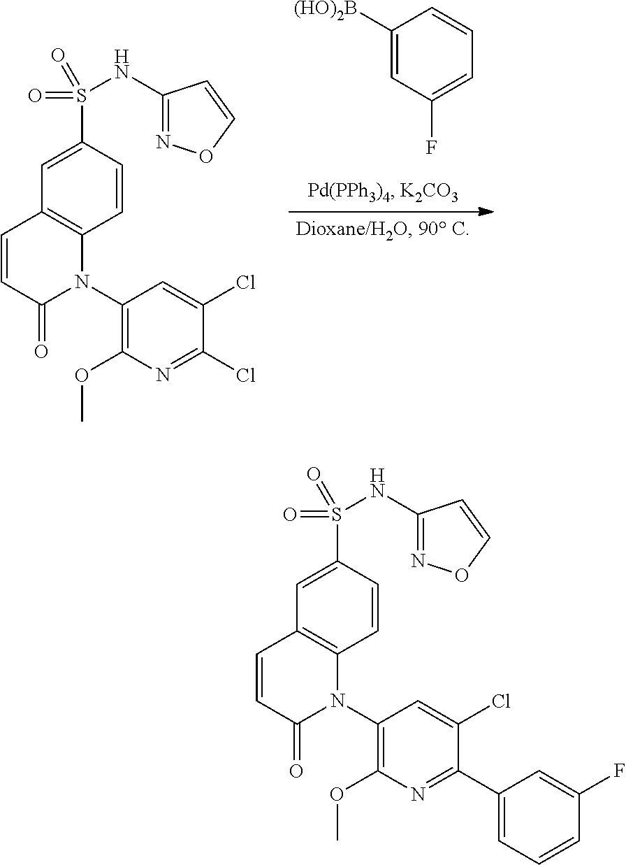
C1([(HO)2B])=CC(F)=CC=C1.C12=C(C=CC(S(=O)(=O)NC3=NOC=C3)=C1)N(C1=C(OC)N=C(Cl)C(Cl)=C1)C(=O)C=C2.C12=C(C=CC(S(=O)(=O)NC3=NOC=C3)=C1)N(C1=C(OC)N=C(C3=CC=CC(F)=C3)C(Cl)=C1)C(=O)C=C2
